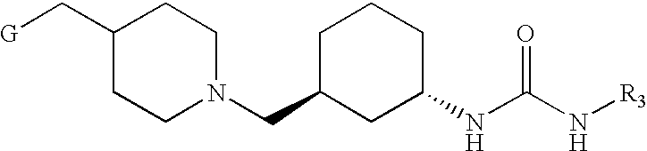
C1(C[G])CCN(CC2CC(NC(=O)N[R3])CCC2)CC1
